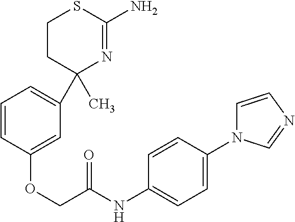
C1CC(C)(C2=CC=CC(OCC(NC3=CC=C(N4C=CN=C4)C=C3)=O)=C2)N=C(N)S1
